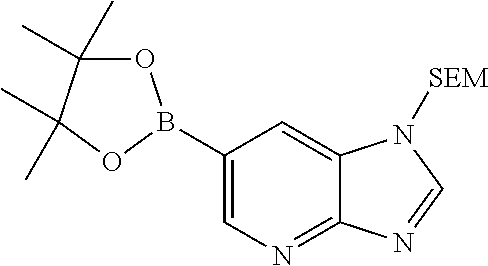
C1(B2OC(C)(C)C(C)(C)O2)=CN=C2C(=C1)N([SEM])C=N2
